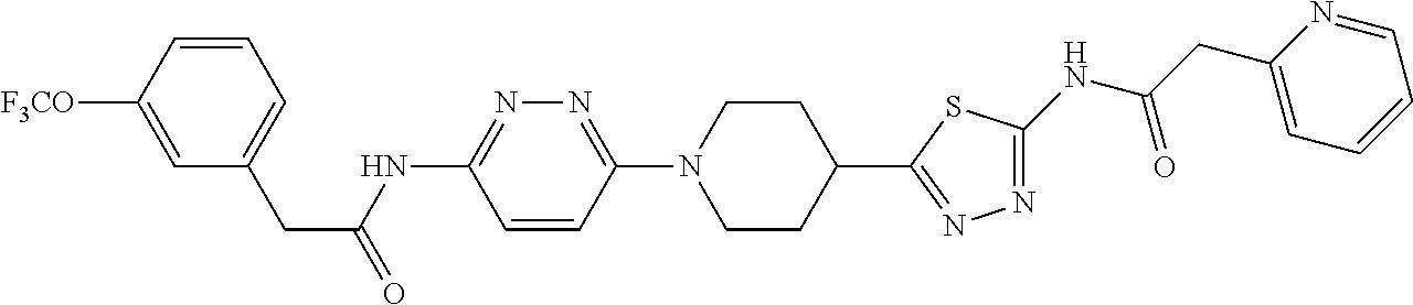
C1=C([F3CO])C=CC=C1CC(=O)NC1=NN=C(N2CCC(C3=NN=C(NC(CC4=CC=CC=N4)=O)S3)CC2)C=C1
